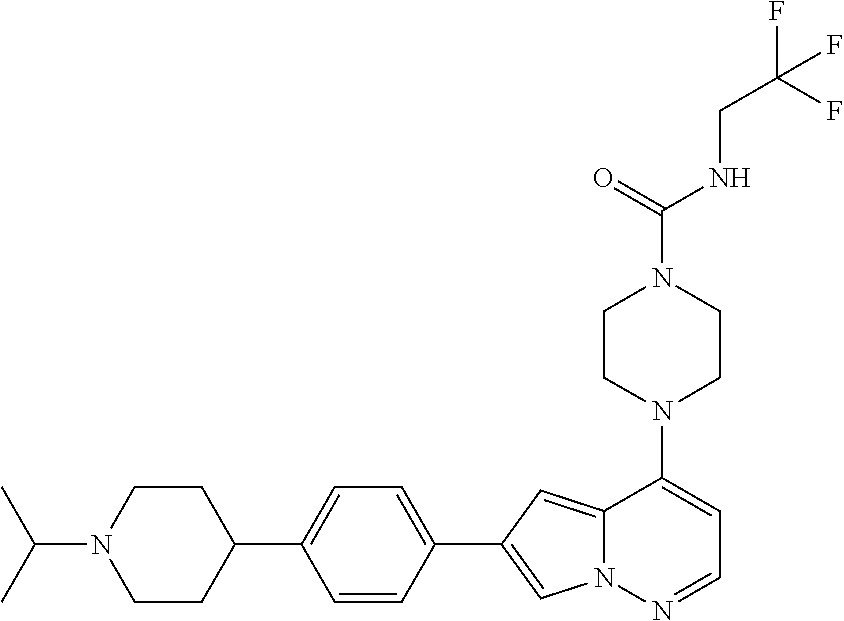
N1(C2=CC=NN3C2=CC(C2=CC=C(C4CCN(C(C)C)CC4)C=C2)=C3)CCN(C(NCC(F)(F)F)=O)CC1
